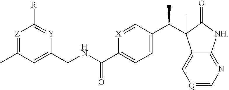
[Z]1=C(C)C=C(CNC(C2=CC=C(C(C3(C)C4=C[Q]=CN=C4[NH]C3=O)C)C=[X]2)=O)[Y]=C1[R]
